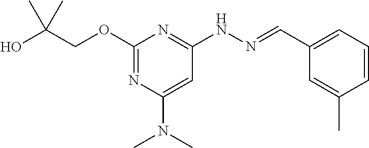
OC(COC1=NC(N(C)C)=CC(NN=CC2=CC=CC(C)=C2)=N1)(C)C
